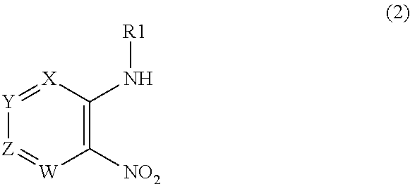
C1([NO2])=C(N[R1])[X]=[Y][Z]=[W]1
